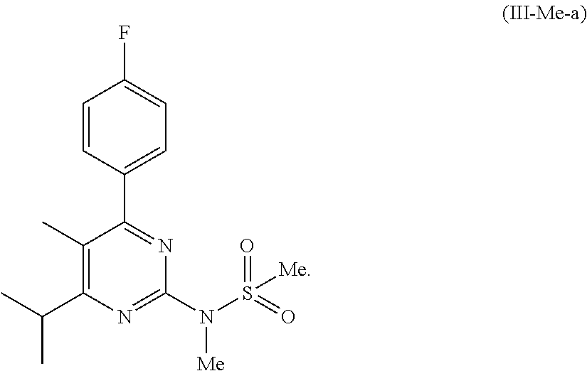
C1(C)=C(C(C)C)N=C(N(S(=O)(=O)[Me])[Me])N=C1C1=CC=C(F)C=C1
